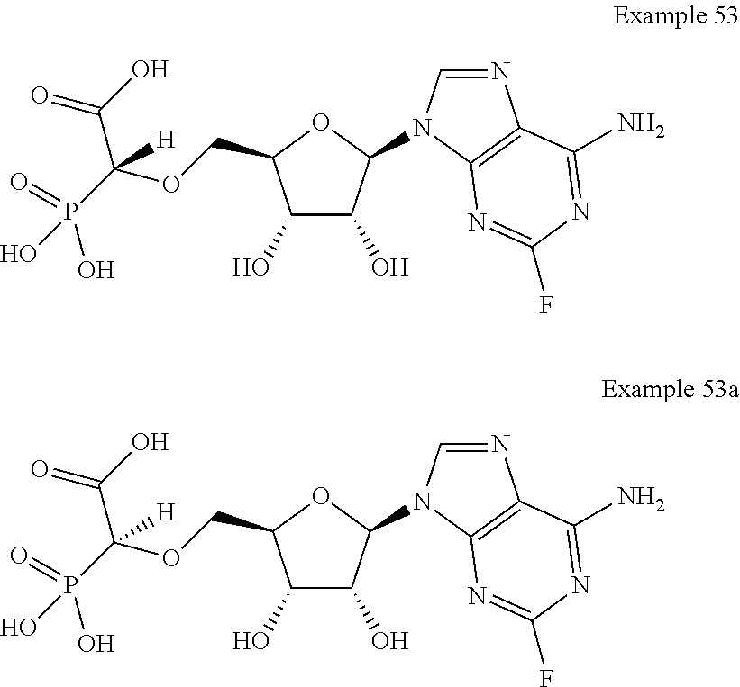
FC1=NC2=C(N=CN2C2C(O)C(O)C(COC(P(=O)(O)O)(C(O)=O)[H])O2)C(N)=N1.FC1=NC2=C(N=CN2C2C(O)C(O)C(COC(P(=O)(O)O)(C(O)=O)[H])O2)C(N)=N1
